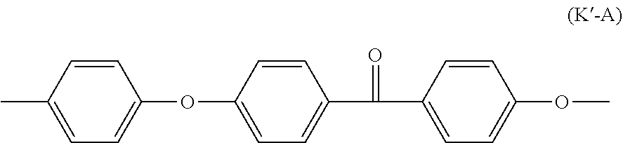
C1=CC(C)=CC=C1OC1=CC=C(C(=O)C2=CC=C(OC)C=C2)C=C1
